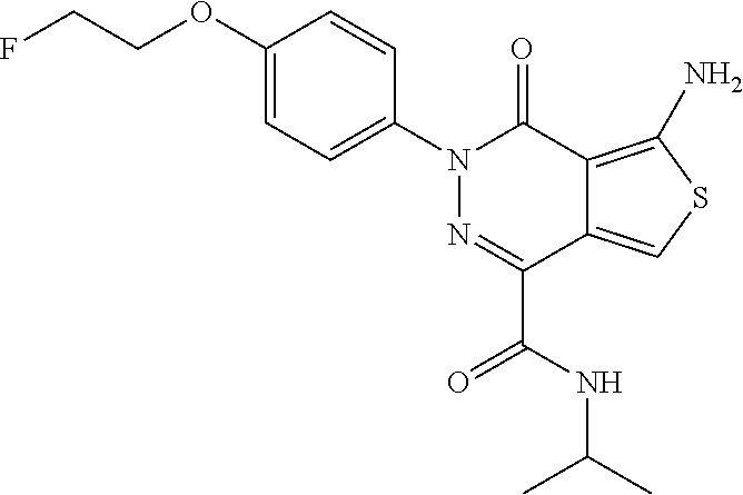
C1(OCCF)=CC=C(N2N=C(C(NC(C)C)=O)C3=CSC(N)=C3C2=O)C=C1
